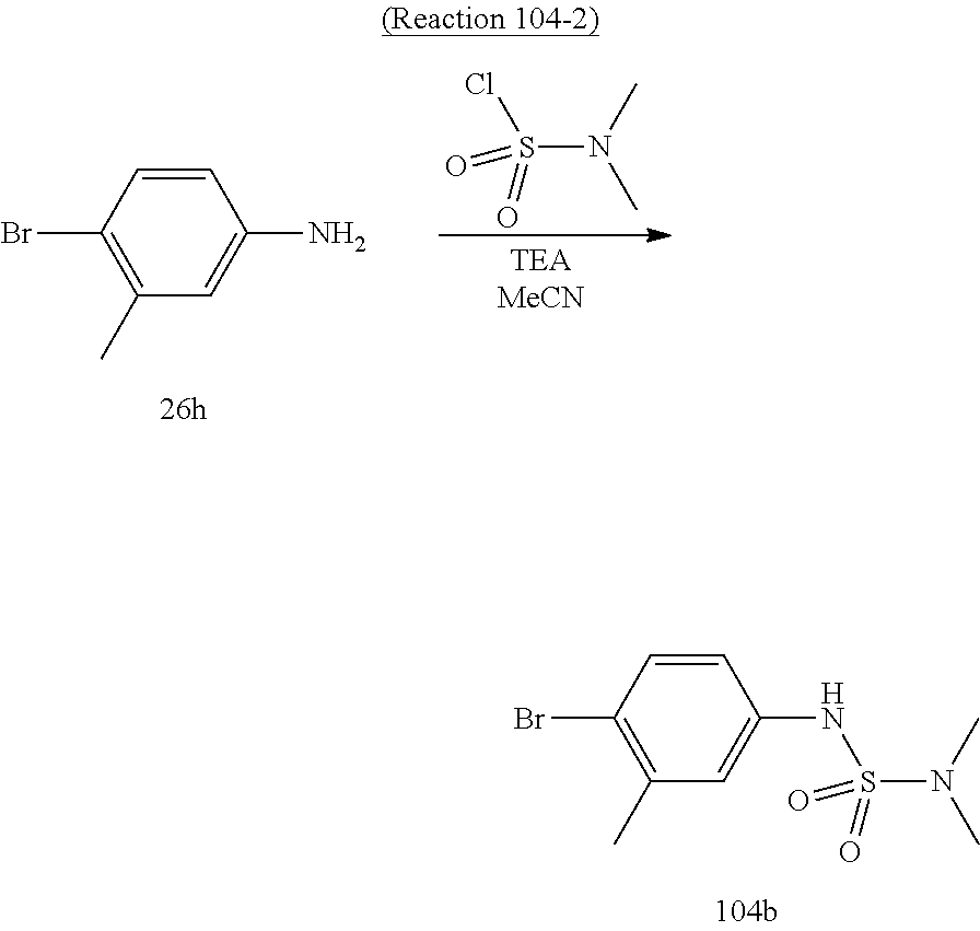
S(N(C)C)(Cl)(=O)=O.C1(C)=C(Br)C=CC(N)=C1.C1(C)=C(Br)C=CC(NS(N(C)C)(=O)=O)=C1
